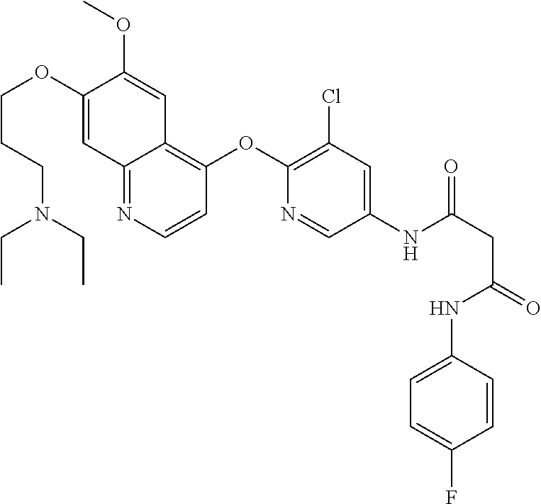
N(CCCOC1=CC2=NC=CC(OC3=C(Cl)C=C(NC(=O)CC(NC4=CC=C(F)C=C4)=O)C=N3)=C2C=C1OC)(CC)CC
